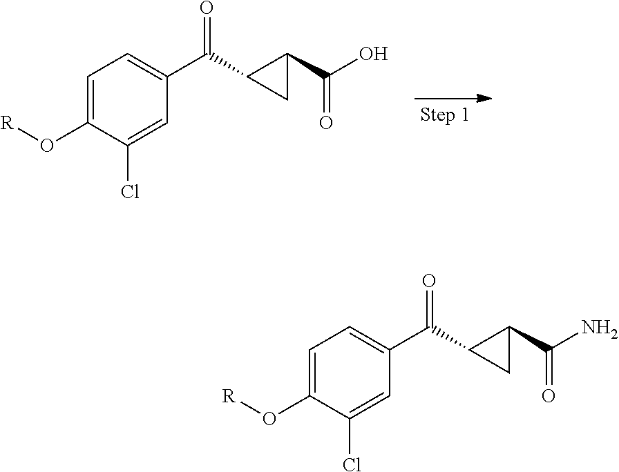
C1=C(O[R])C(Cl)=CC(C(C2C(C(O)=O)C2)=O)=C1.C1=C(O[R])C(Cl)=CC(C(C2C(C(N)=O)C2)=O)=C1
